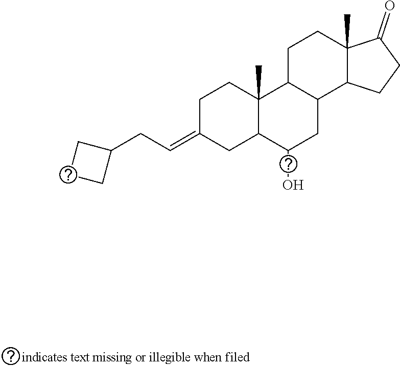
C1C(=CCC2CCC2)CC2C(C)(C1)C1C(CC2O)C2C(C)(CC1)C(=O)CC2
